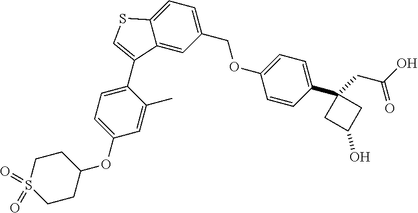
C1(COC2=CC=C(C3(CC(O)=O)CC(O)C3)C=C2)=CC=C2C(=C1)C(C1=CC=C(OC3CCS(=O)(=O)CC3)C=C1C)=CS2
